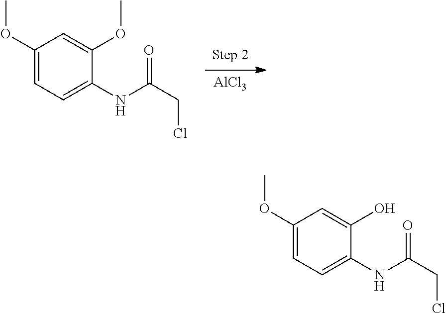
[AlCl3].C1(OC)=CC=C(NC(=O)CCl)C(OC)=C1.C1(OC)=CC=C(NC(=O)CCl)C(O)=C1
